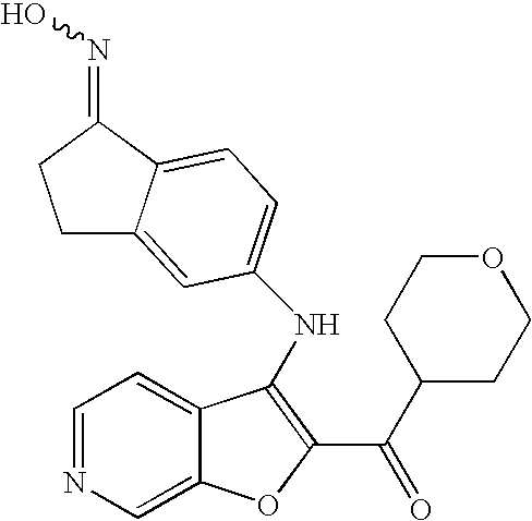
C1C2=CC(NC3=C(C(C4CCOCC4)=O)OC4=CN=CC=C43)=CC=C2C(=NO)C1
